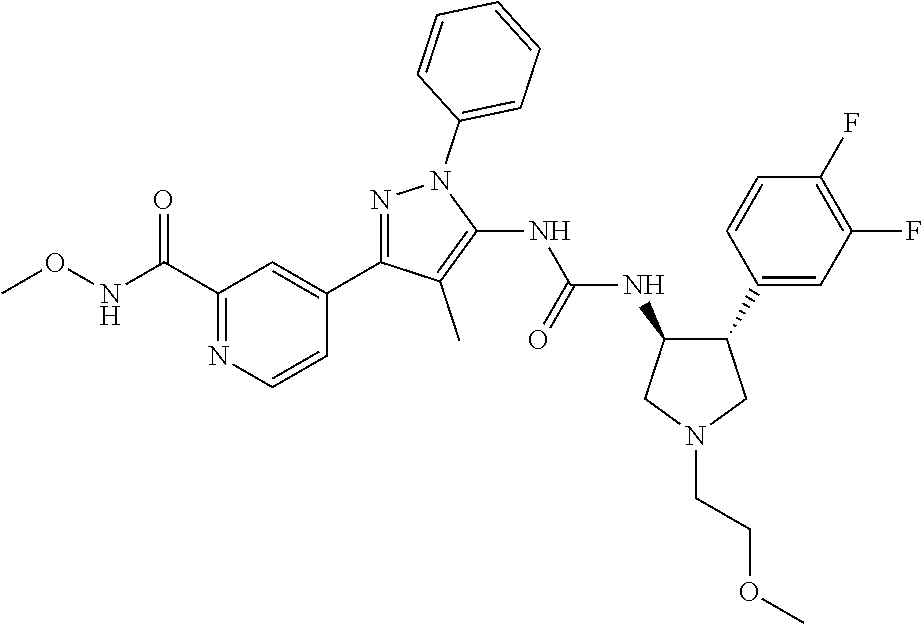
N1=C(C2=CC(C(NOC)=O)=NC=C2)C(C)=C(NC(NC2C(C3=CC(F)=C(F)C=C3)CN(CCOC)C2)=O)N1C1=CC=CC=C1
